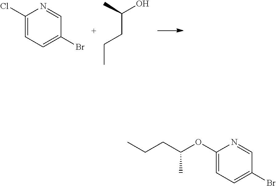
C1(Cl)=CC=C(Br)C=N1.C(CCC)(C)O.C1(OC(CCC)C)=CC=C(Br)C=N1
